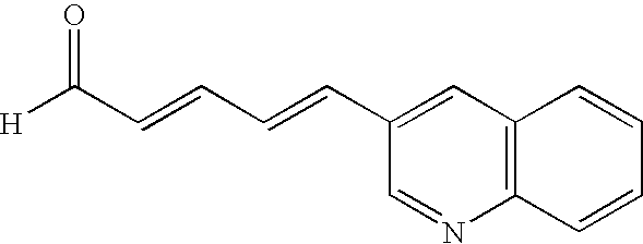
[H]C(C=CC=CC1=CC2=C(N=C1)C=CC=C2)=O
